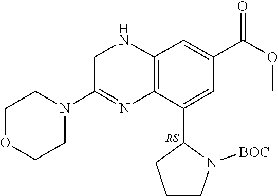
C12=C(NCC(N3CCOCC3)=N1)C=C(C(OC)=O)C=C2C1CCCN1[BOC]
